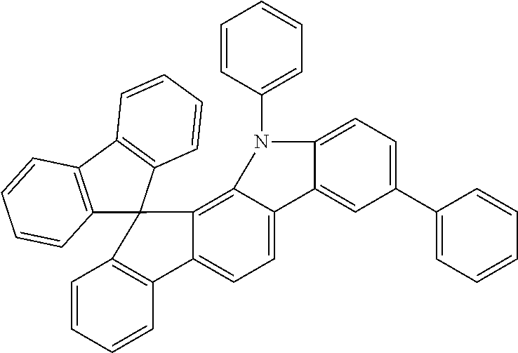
C1=CC=CC2=C1C1(C3=C4C(=CC=C23)C2=CC(C3=CC=CC=C3)=CC=C2N4C2=CC=CC=C2)C2=C(C3=C1C=CC=C3)C=CC=C2
